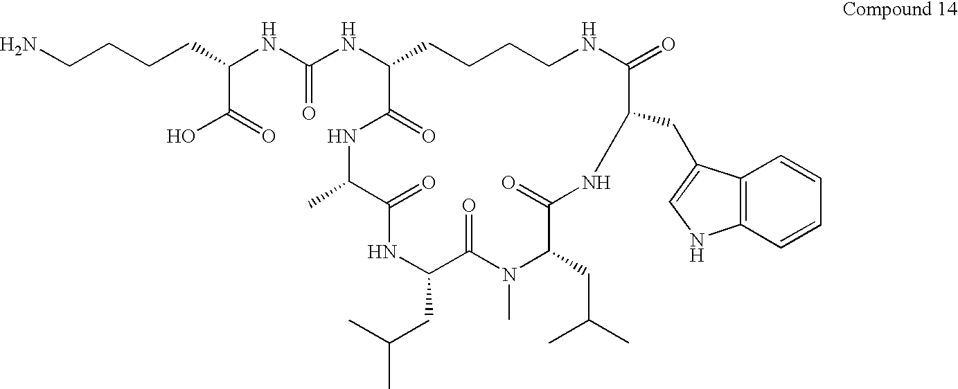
C(CCCC(C(=O)O)NC(NC1CCCCNC(=O)C(CC2=CNC3=C2C=CC=C3)NC(=O)C(CC(C)C)N(C)C(=O)C(CC(C)C)NC(=O)C(C)NC1=O)=O)N
